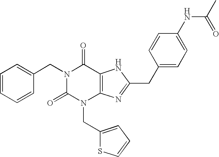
N1(CC2=CC=CC=C2)C(=O)N(CC2=CC=CS2)C2=C(C1=O)NC(CC1=CC=C(NC(=O)C)C=C1)=N2
